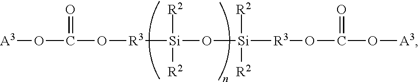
[A3]OC(O[R3][Si](O[Si]([R3]OC(O[A3])=O)([R2])[R2])([R2])[R2])=O
